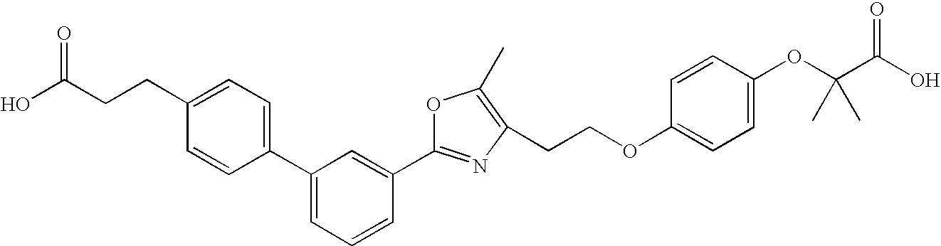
C1=C(C2=CC=C(CCC(O)=O)C=C2)C=C(C2=NC(CCOC3=CC=C(OC(C(O)=O)(C)C)C=C3)=C(C)O2)C=C1
